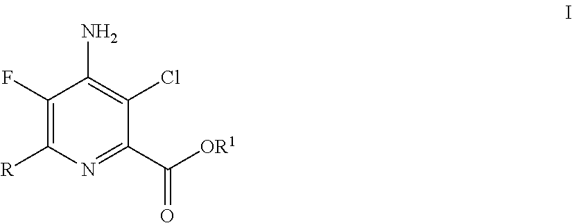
C1(F)=C([R])N=C(C([OR1])=O)C(Cl)=C1N
